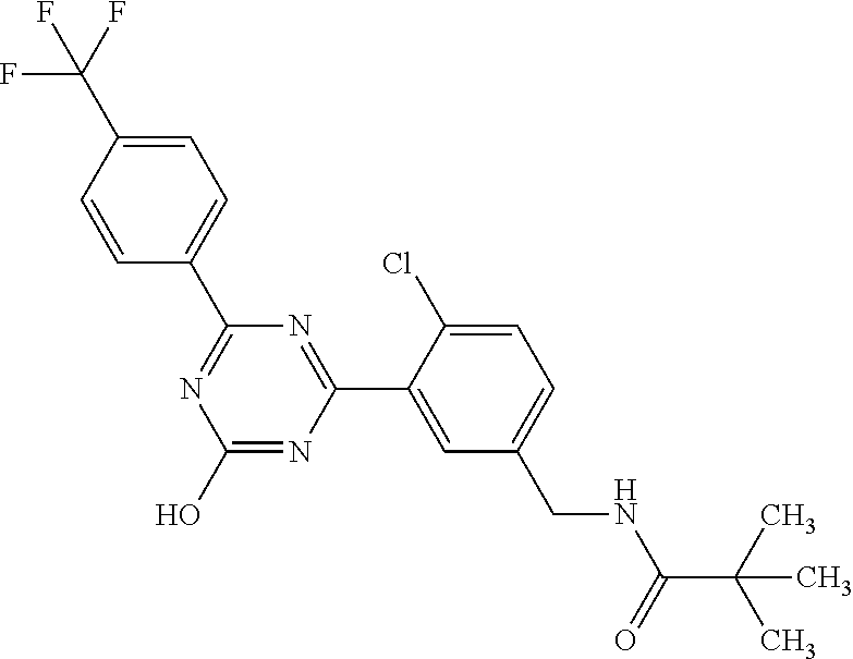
OC1=NC(C2=CC(CNC(C(C)(C)C)=O)=CC=C2Cl)=NC(C2=CC=C(C(F)(F)F)C=C2)=N1
